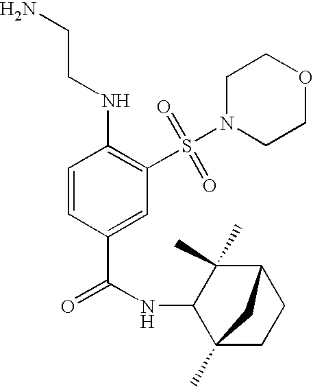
C1=CC(C(=O)NC2C3(C)CCC(C2(C)C)C3)=CC(S(N2CCOCC2)(=O)=O)=C1NCCN
